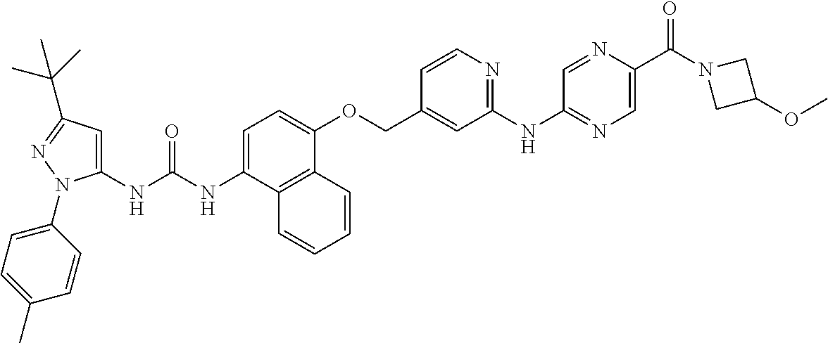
N(C(NC1=CC(C(C)(C)C)=NN1C1=CC=C(C)C=C1)=O)C1=CC=C(OCC2=CC(NC3=NC=C(C(N4CC(OC)C4)=O)N=C3)=NC=C2)C2=C1C=CC=C2
